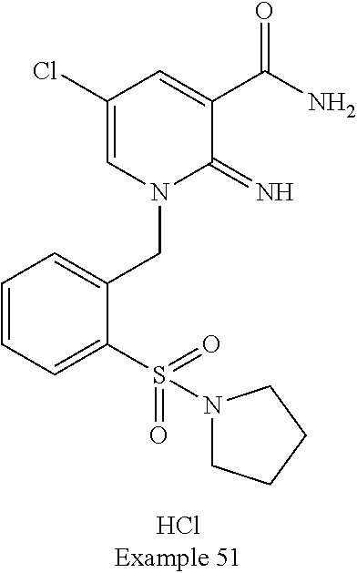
C1=CC=C(S(=O)(=O)N2CCCC2)C(CN2C(=N)C(C(N)=O)=CC(Cl)=C2)=C1
